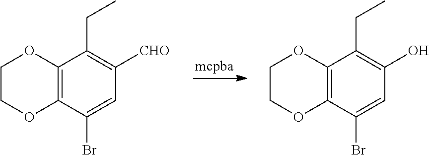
C12=C(C(Br)=CC([CHO])=C1CC)OCCO2.C12=C(C(Br)=CC(O)=C1CC)OCCO2
